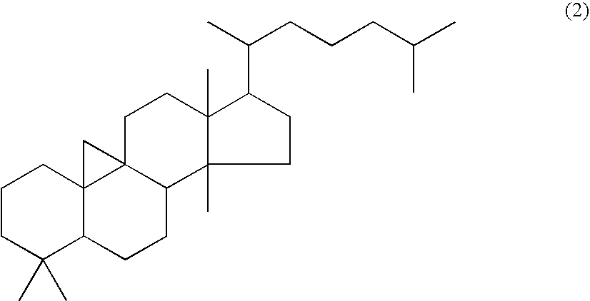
C1CC(C)(C)C2C3(C1)C1(C(CC2)C2(C)CCC(C(C)CCCC(C)C)C2(C)CC1)C3
